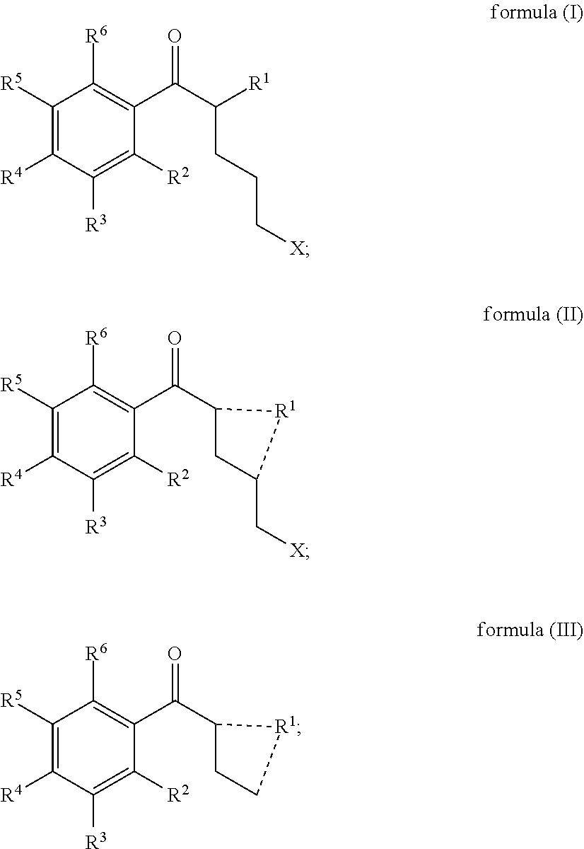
C1([R5])=C([R4])C([R3])=C([R2])C(C(C(CCC[X])[R1])=O)=C1[R6].C1([R5])=C([R4])C([R3])=C([R2])C(C(=O)C2CC(C[X])[R1]2)=C1[R6].C1([R5])=C([R4])C([R3])=C([R2])C(C(=O)C2CC[R1]2)=C1[R6]
